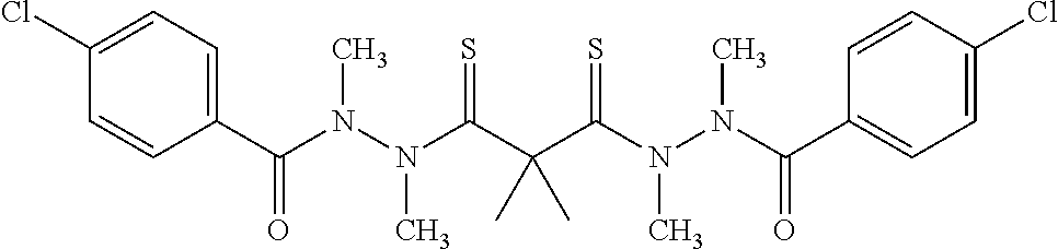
C1=CC(C(N(N(C(C(C(=S)N(N(C)C(=O)C2=CC=C(Cl)C=C2)C)(C)C)=S)C)C)=O)=CC=C1Cl
